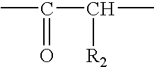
CC(=O)C(C)[R2]
